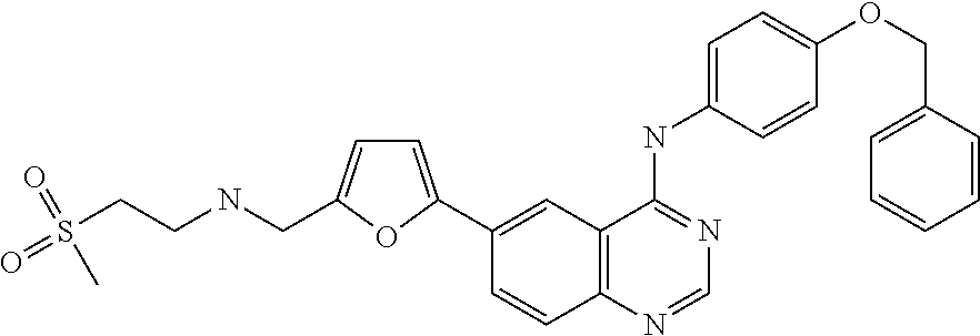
C1=C(C2=CC3=C(C=C2)N=CN=C3NC2=CC=C(OCC3=CC=CC=C3)C=C2)OC(CNCCS(=O)(=O)C)=C1
